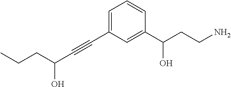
C1=C(C#CC(CCC)O)C=C(C(CCN)O)C=C1
